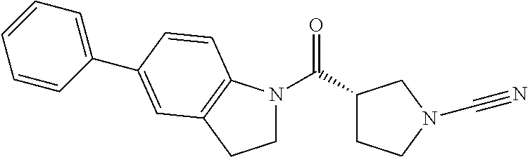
C1N(C(C2CCN(C#N)C2)=O)C2=C(C1)C=C(C1=CC=CC=C1)C=C2
